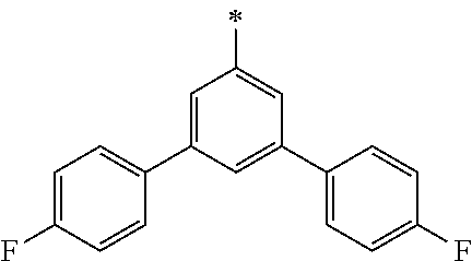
C1=C(C2=CC=C(F)C=C2)C=C(C2=CC=C(F)C=C2)C=C1C
